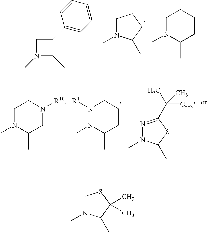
C1N(C)C(C)C1C1=CC=CC=C1.C1N(C)C(C)CC1.C1N(C)C(C)CCC1.C1N(C)C(C)CN([R10])C1.N1([R1])N(C)C(C)CCC1.N1=C(C(C)(C)C)SC(C)N1C.C1N(C)C(C)C(C)(C)S1
